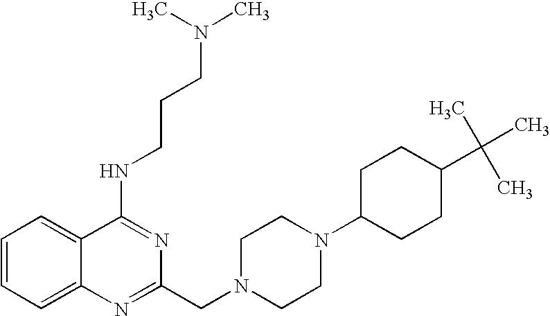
C1=CC=C2C(=C1)C(NCCCN(C)C)=NC(CN1CCN(C3CCC(C(C)(C)C)CC3)CC1)=N2
